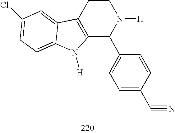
C12=C(CCN([H])C1C1=CC=C(C#N)C=C1)C1=CC(Cl)=CC=C1N2[H]
